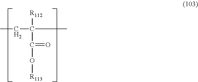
CCC([R112])(C)C(O[R113])=O
